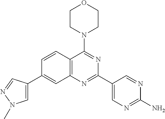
C1=C(C2=CC3=C(C(N4CCOCC4)=NC(C4=CN=C(N)N=C4)=N3)C=C2)C=NN1C
